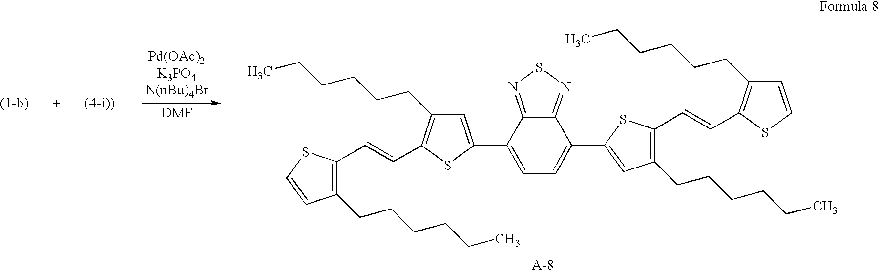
C1=C(C2=CC(CCCCCC)=C(C=CC3=C(CCCCCC)C=CS3)S2)C2=NSN=C2C(C2=CC(CCCCCC)=C(C=CC3=C(CCCCCC)C=CS3)S2)=C1
